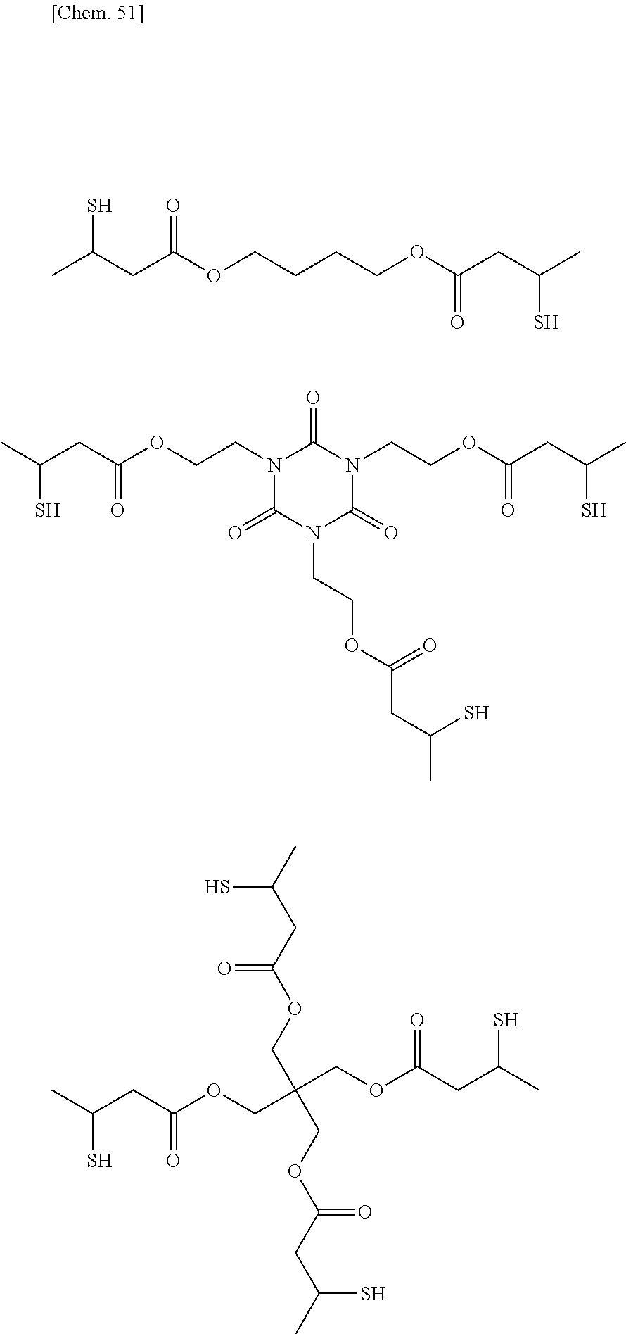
CC(CC(OCCCCOC(CC(C)S)=O)=O)S.CC(CC(OCCN1C(=O)N(CCOC(CC(C)S)=O)C(=O)N(CCOC(CC(C)S)=O)C1=O)=O)S.CC(CC(OCC(COC(CC(C)S)=O)(COC(CC(C)S)=O)COC(CC(C)S)=O)=O)S
